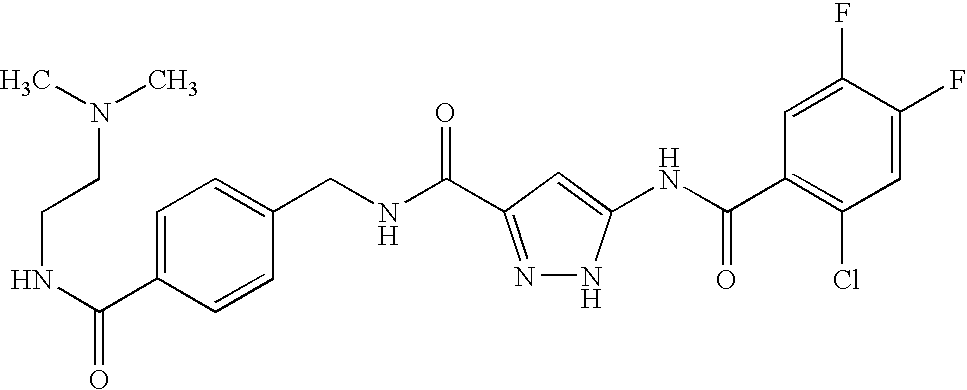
C(NC(=O)C1=NNC(NC(C2=C(Cl)C=C(F)C(F)=C2)=O)=C1)C1=CC=C(C(NCCN(C)C)=O)C=C1
